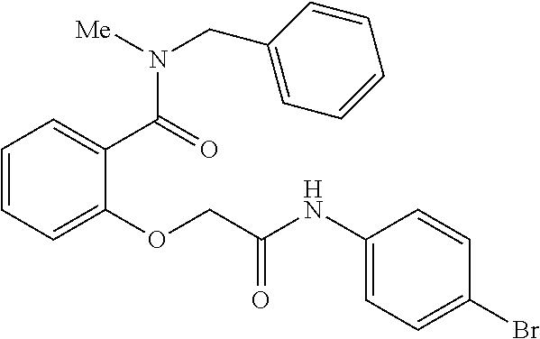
C1=CC=C(OCC(NC2=CC=C(Br)C=C2)=O)C(C(=O)N(CC2=CC=CC=C2)[Me])=C1
